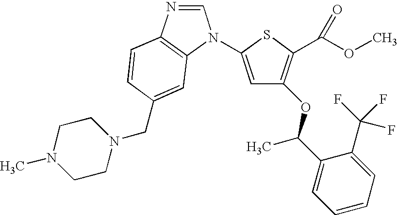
C1=C(N2C=NC3=C2C=C(CN2CCN(C)CC2)C=C3)SC(C(=O)OC)=C1OC(C1=CC=CC=C1C(F)(F)F)C
